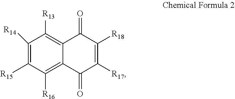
C1([R14])=C([R15])C([R16])=C2C(=C1[R13])C(=O)C([R18])=C([R17])C2=O
